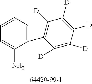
C1=CC=C(C2=C([D])C([D])=C([D])C([D])=C2[D])C(N)=C1
